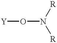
[Y]ON([R])[R]
